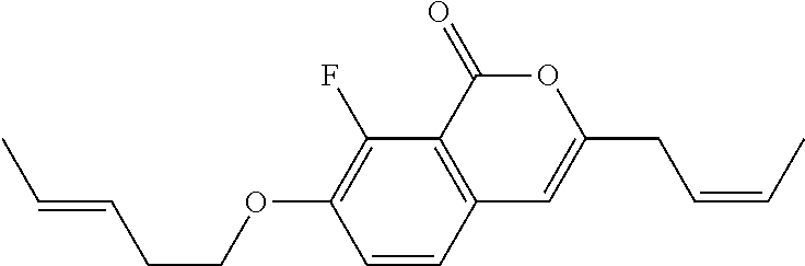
C1=CC2=C(C(F)=C1OCCC=CC)C(=O)OC(CC=CC)=C2
